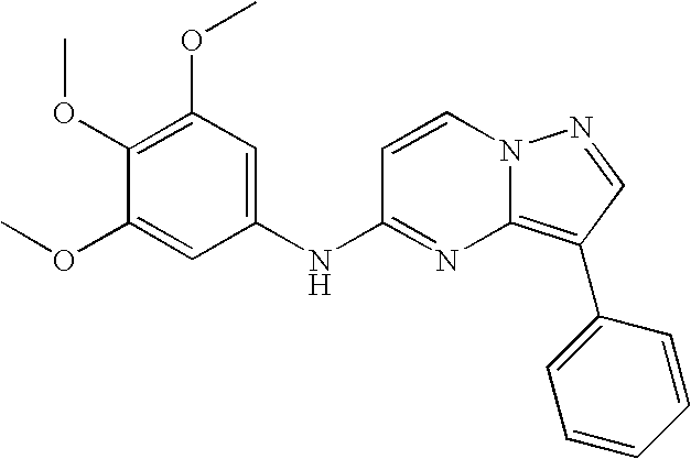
C1(OC)=C(OC)C=C(NC2=NC3=C(C4=CC=CC=C4)C=NN3C=C2)C=C1OC
